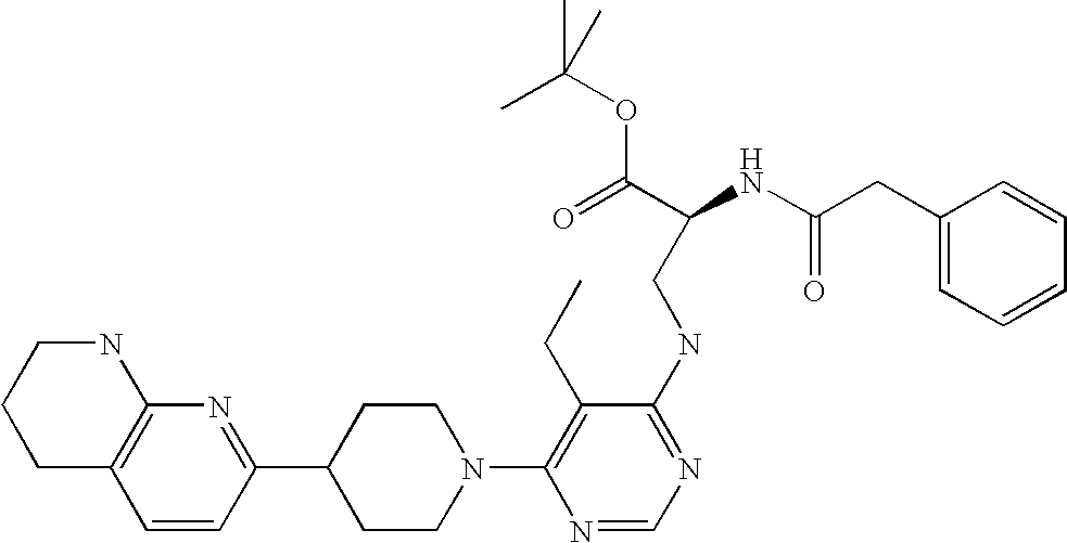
C1=CC(C2CCN(C3=C(CC)C(NCC(NC(CC4=CC=CC=C4)=O)C(=O)OC(C)(C)C)=NC=N3)CC2)=NC2=C1CCCN2
